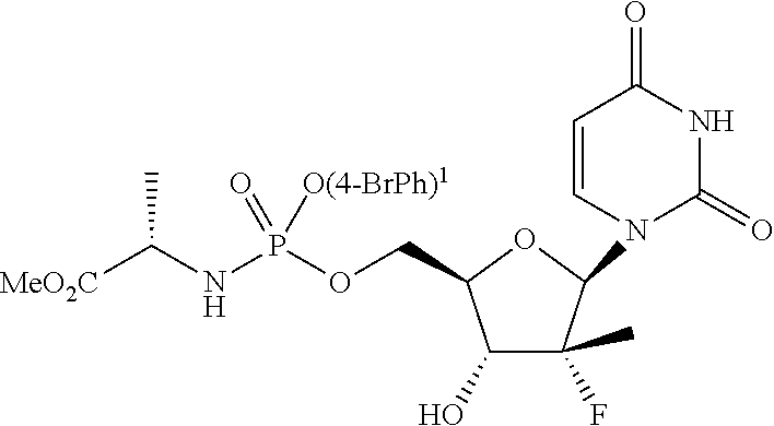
C1(O)C(F)(C)C(N2C(=O)NC(=O)C=C2)OC1COP(NC([MeO2C])C)(=O)[O(4-BrPh)1]
